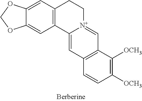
C12=C(C([OCH3])=C([OCH3])C=C1)C=[N+]1C(=C2)C2=C(CC1)C=C1C(=C2)OCO1
